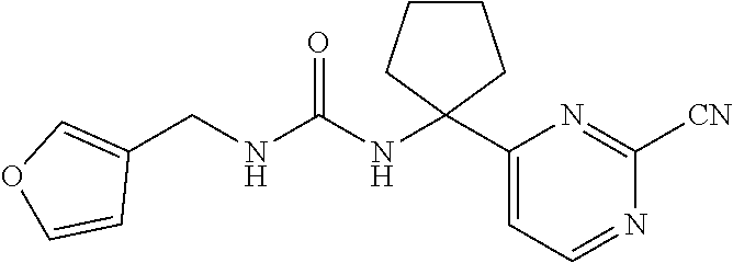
C(NC(NC1(C2=CC=NC([CN])=N2)CCCC1)=O)C1=COC=C1
